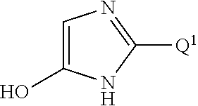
C1=C(O)NC([Q1])=N1
